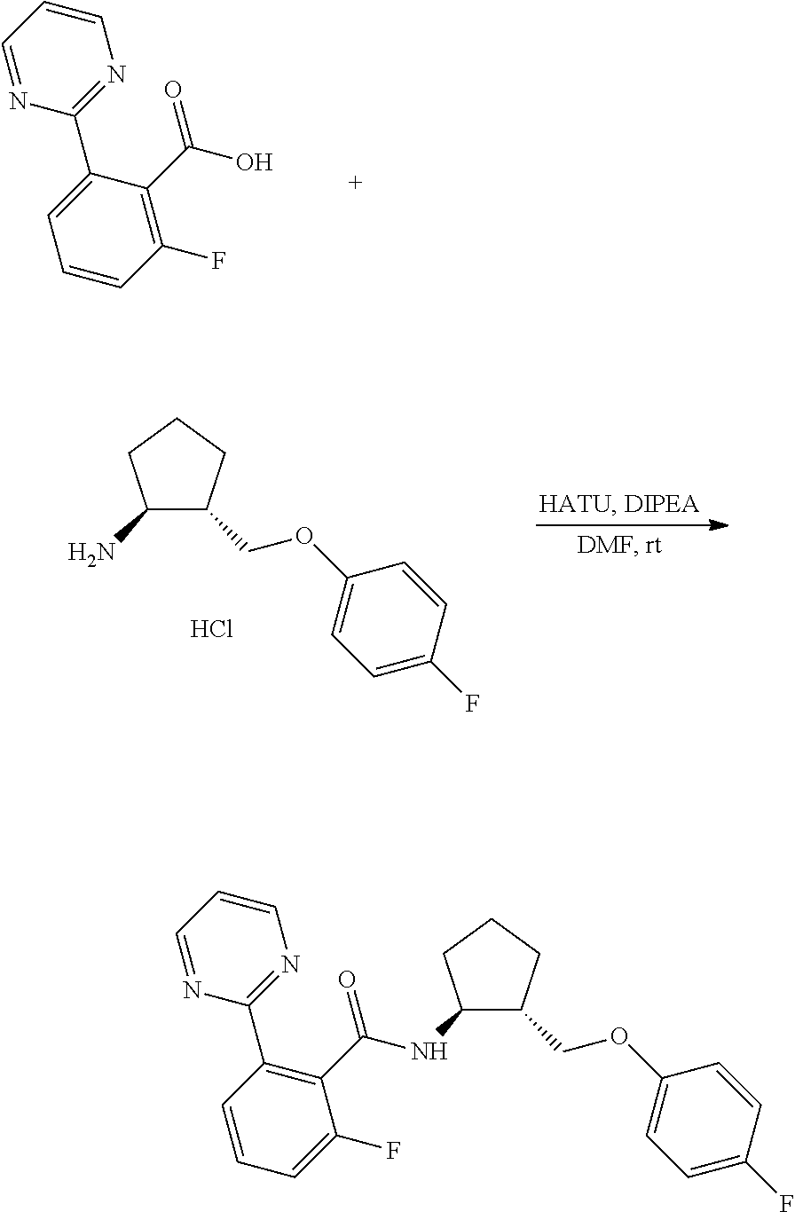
C1(NC(C2=C(C3=NC=CC=N3)C=CC=C2F)=O)C(COC2=CC=C(F)C=C2)CCC1.C1=C(C2=NC=CC=N2)C(C(=O)O)=C(F)C=C1.C1(N)C(COC2=CC=C(F)C=C2)CCC1.Cl
